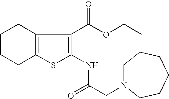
C12=C(C(C(OCC)=O)=C(NC(CN3CCCCCC3)=O)S1)CCCC2
